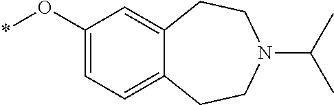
*OC1=CC=C2C(=C1)CCN(C(C)C)CC2
